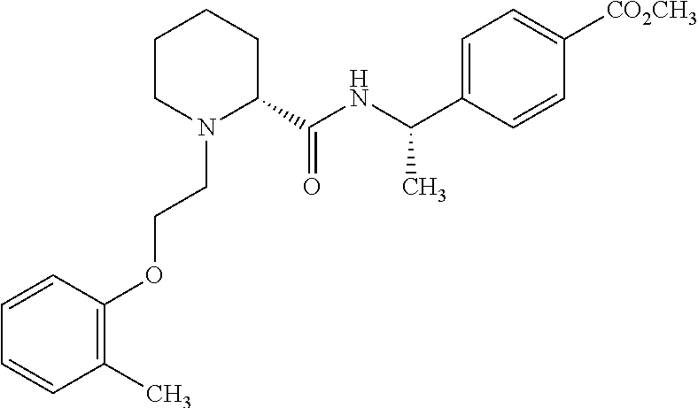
C1CN(CCOC2=C(C)C=CC=C2)C(C(NC(C2=CC=C([CO2CH3])C=C2)C)=O)CC1
